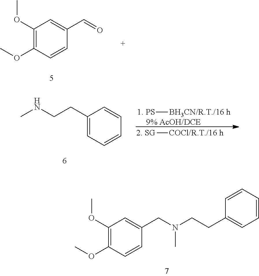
C1=C(CN(CCC2=CC=CC=C2)C)C=CC(OC)=C1OC.C1=C(C=O)C=CC(OC)=C1OC.C1=CC=CC=C1CCNC.[2. SG][COCl/R.T./16 h].[1. PS][BH3CN/R.T./16 h].[9% AcOH/DCE]
